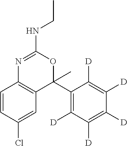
C1=CC(Cl)=CC2=C1N=C(NCC)OC2(C1=C([D])C([D])=C([D])C([D])=C1[D])C
